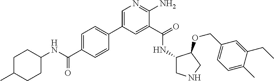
C1=C(C2=CC=C(C(NC3CCC(C)CC3)=O)C=C2)C=C(C(=O)NC2CNCC2OCC2=CC=C(C)C(CC)=C2)C(N)=N1
